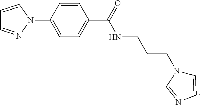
C1=CN(C2=CC=C(C(=O)NCCCN3C=CN=C3)C=C2)N=C1
